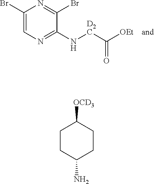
BrC1=NC(Br)=CN=C1N[D2C]C([OEt])=O.C1CC(N)CCC1[OCD3]
